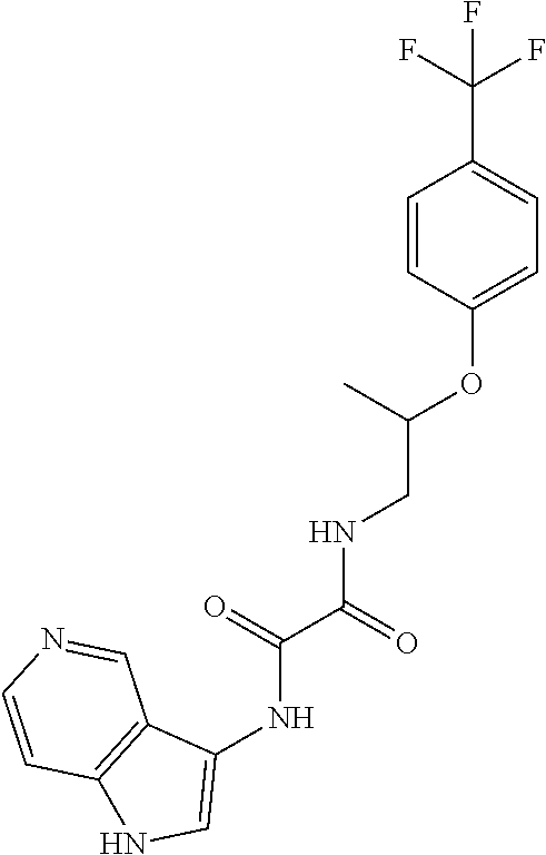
C1=CC(OC(CNC(C(=O)NC2=CNC3=C2C=NC=C3)=O)C)=CC=C1C(F)(F)F
